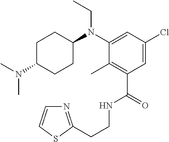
C(CNC(C1=C(C)C(N(CC)C2CCC(N(C)C)CC2)=CC(Cl)=C1)=O)C1=NC=CS1
